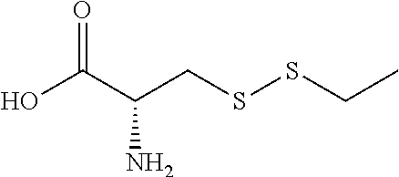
OC(C(CSSCC)N)=O
